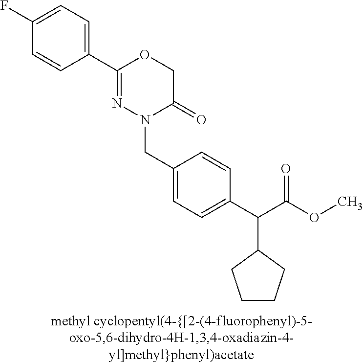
C1(F)=CC=C(C2=NN(CC3=CC=C(C(C(OC)=O)C4CCCC4)C=C3)C(=O)CO2)C=C1
